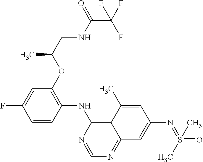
C1(OC(CNC(C(F)(F)F)=O)C)=C(NC2=C3C(=NC=N2)C=C(N=S(C)(=O)C)C=C3C)C=CC(F)=C1
